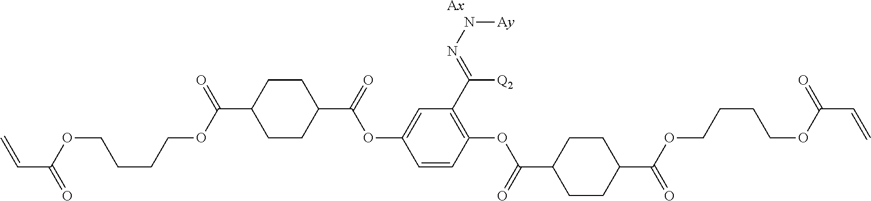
C=CC(=O)OCCCCOC(C1CCC(C(OC2=CC(C([Q2])=NN[Ay])=C(OC(=O)C3CCC(C(=O)OCCCCOC(=O)C=C)CC3)C=C2)=O)CC1)=O.[Ax]
